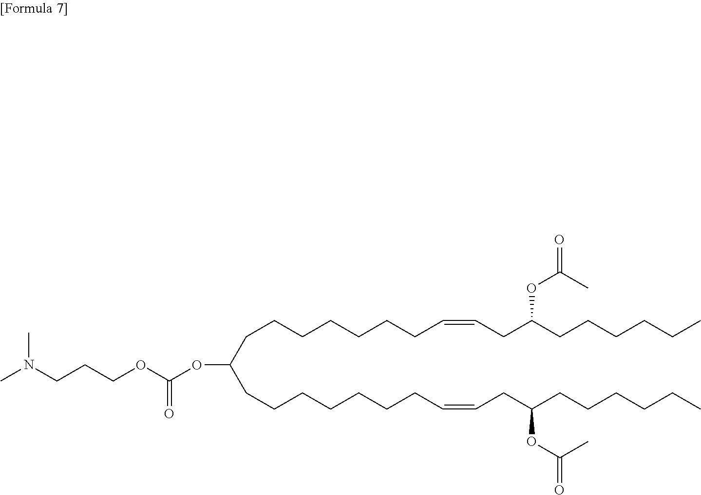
CN(CCCOC(OC(CCCCCCCC=CCC(CCCCCC)OC(=O)C)CCCCCCCC=CCC(CCCCCC)OC(=O)C)=O)C
